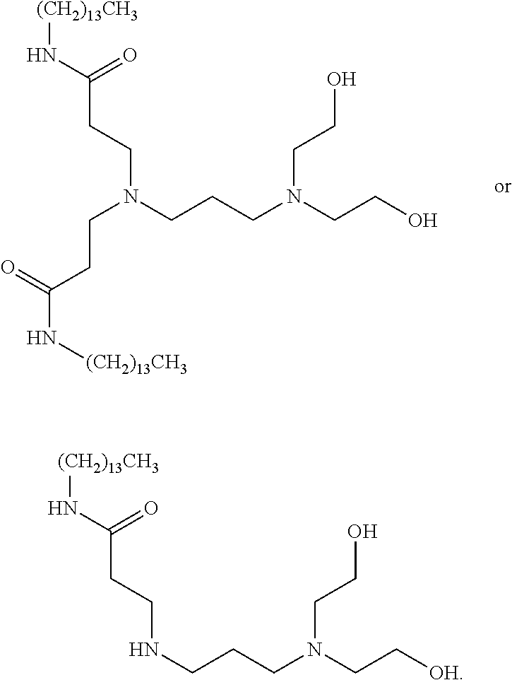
C(N(CCCN(CCO)CCO)CCC(N[(CH2)13CH3])=O)CC(N[(CH2)13CH3])=O.N(CCCN(CC[OH])CCO)CCC(N[(CH2)13CH3])=O
